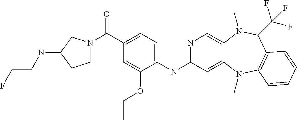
C1(NC2=NC=C3C(=C2)N(C)C2=C(C(C(F)(F)F)N3C)C=CC=C2)=CC=C(C(=O)N2CCC(NCCF)C2)C=C1OCC
